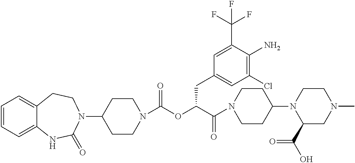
C1=CC=C2C(=C1)CCN(C1CCN(C(OC(C(N3CCC(N4C(C(O)=O)CN(C)CC4)CC3)=O)CC3=CC(Cl)=C(N)C(C(F)(F)F)=C3)=O)CC1)C(=O)N2
